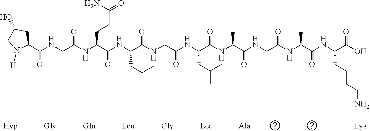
C1(C(NCC(NC(C(NC(C(NCC(NC(C(NC(C(NCC(NC(C(NC(C(O)=O)CCCCN)=O)C)=O)=O)C)=O)CC(C)C)=O)=O)CC(C)C)=O)CCC(N)=O)=O)=O)CC(O)CN1[H]
